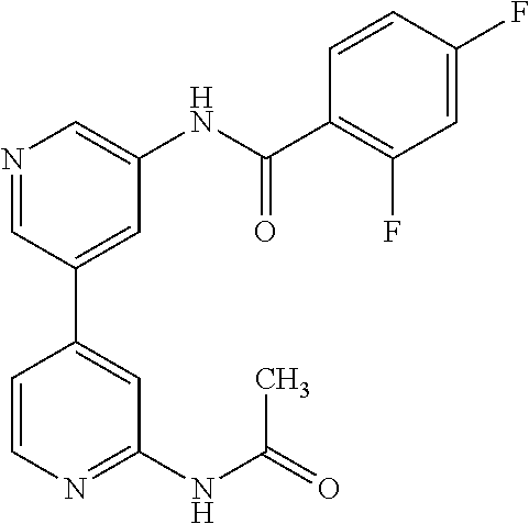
C1(NC(=O)C)=NC=CC(C2=CC(NC(C3=C(F)C=C(F)C=C3)=O)=CN=C2)=C1
